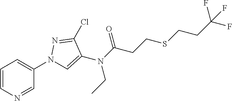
C1=CN=CC(N2C=C(N(C(CCSCCC(F)(F)F)=O)CC)C(Cl)=N2)=C1
